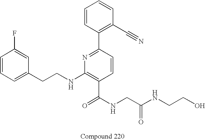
C1=C(CCNC2=C(C(NCC(NCCO)=O)=O)C=CC(C3=C(C#N)C=CC=C3)=N2)C=C(F)C=C1
